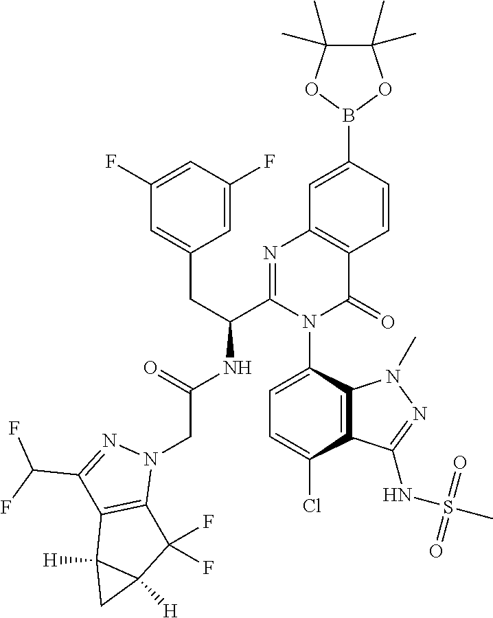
O=C(NC(C1=NC2=C(C(=O)N1C1=CC=C(Cl)C3=C1N(C)N=C3NS(C)(=O)=O)C=CC(B1OC(C)(C)C(C)(C)O1)=C2)CC1=CC(F)=CC(F)=C1)CN1N=C(C(F)F)C2=C1C(F)(F)C1([H])C2([H])C1
